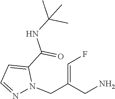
C1=NN(CC(=CF)CN)C(C(NC(C)(C)C)=O)=C1
